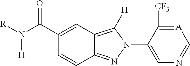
C12=NN(C3=CN=C[A]=C3[CF3])C([H])=C1C=C(C(=O)N([R])[H])C=C2
